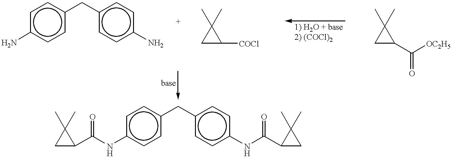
c1c(N)ccc(Cc2ccc(N)cc2)c1.C1C([COCl])C1(C)C.C1C(C([OC2H5])=O)C1(C)C.c1c(NC(=O)C2CC2(C)C)ccc(Cc2ccc(NC(=O)C3CC3(C)C)cc2)c1
